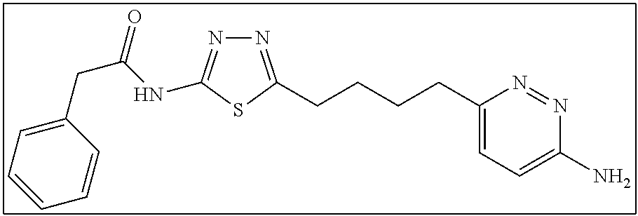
N1=C(CCCCC2=CC=C(N)N=N2)SC(NC(CC2=CC=CC=C2)=O)=N1
